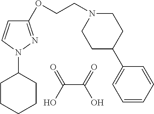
OC(=O)C(O)=O.C1CCCCC1N1N=C(OCCN2CCC(C3=CC=CC=C3)CC2)C=C1
